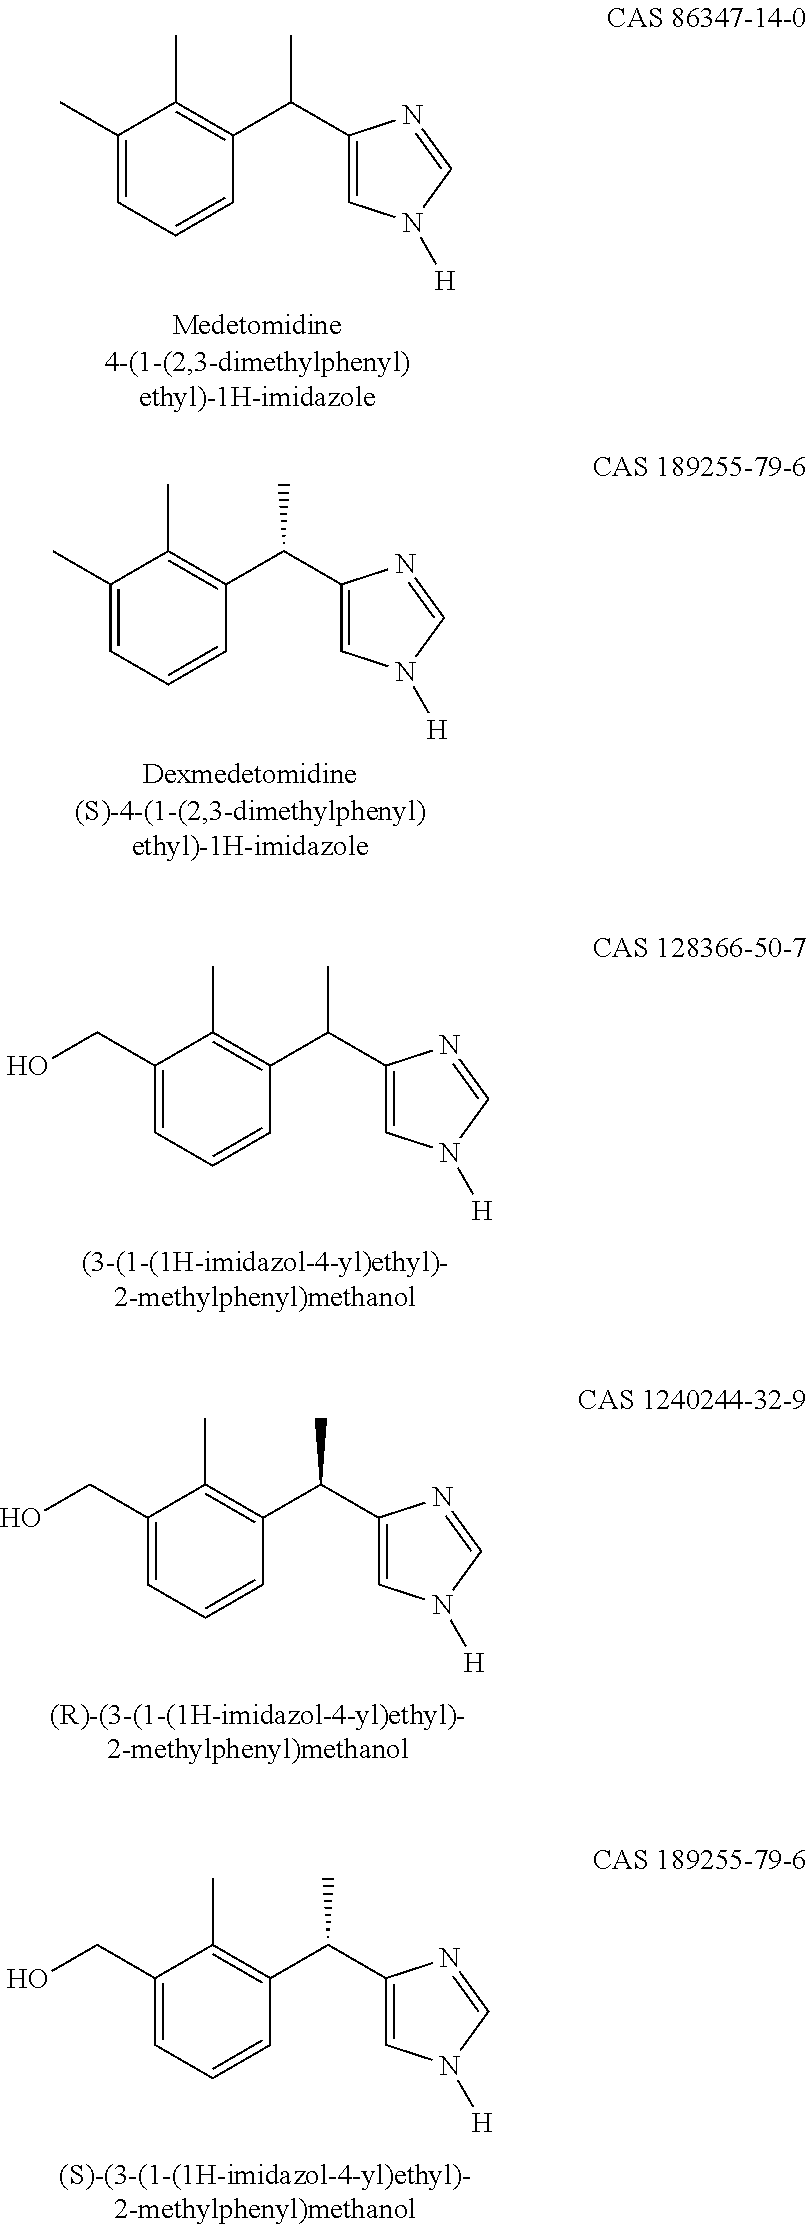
C1(C)=CC=CC(C(C2=CN([H])C=N2)C)=C1C.C1(C)=CC=CC(C(C2=CN([H])C=N2)C)=C1C.C1(CO)=CC=CC(C(C2=CN([H])C=N2)C)=C1C.C1(CO)=CC=CC(C(C2=CN([H])C=N2)C)=C1C.C1(CO)=CC=CC(C(C2=CN([H])C=N2)C)=C1C
